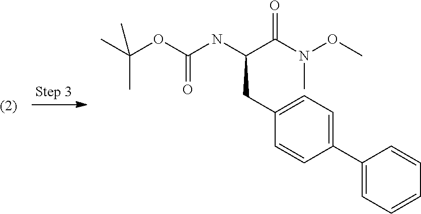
C1(C2=CC=C(CC(NC(OC(C)(C)C)=O)C(N(OC)C)=O)C=C2)=CC=CC=C1
